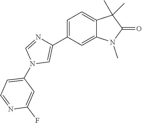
C1=C(C2=CN(C3=CC=NC(F)=C3)C=N2)C=C2C(=C1)C(C)(C)C(=O)N2C
